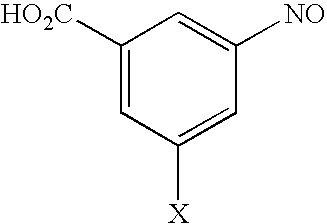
C1([HO2C])=CC([X])=CC([NO])=C1
